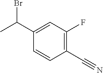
C1=CC(C#N)=C(F)C=C1C(C)Br
